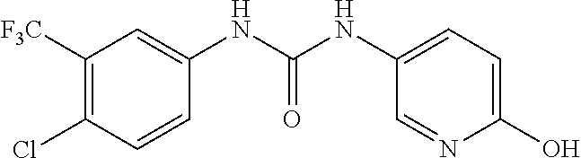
OC1=CC=C(NC(NC2=CC([F3C])=C(Cl)C=C2)=O)C=N1
